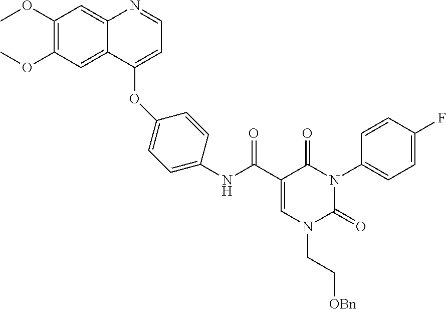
C1(OC)=C(OC)C=C2C(=C1)N=CC=C2OC1=CC=C(NC(C2=CN(CC[OBn])C(=O)N(C3=CC=C(F)C=C3)C2=O)=O)C=C1
